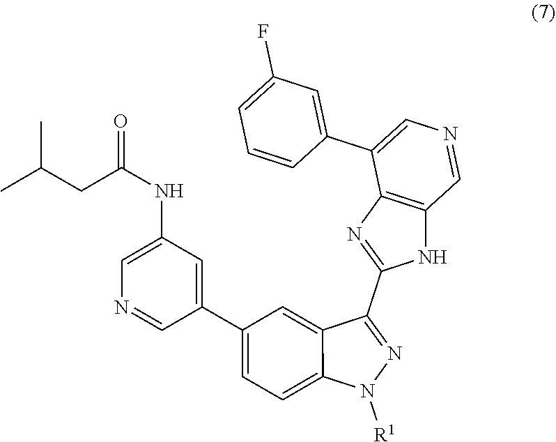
C1=CC(C2=CN=CC3=C2N=C(C2=NN([R1])C4=CC=C(C5=CC(NC(CC(C)C)=O)=CN=C5)C=C24)N3)=CC(F)=C1
